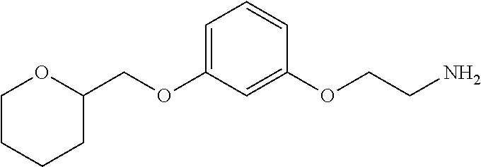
C(OC1=CC=CC(OCCN)=C1)C1OCCCC1
